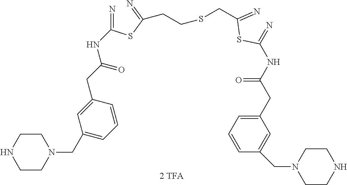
N=C(SC(=N)CCSCC(SC(=N)NC(=O)CC1=CC=CC(CN2CCNCC2)=C1)=N)NC(CC1=CC(CN2CCNCC2)=CC=C1)=O
